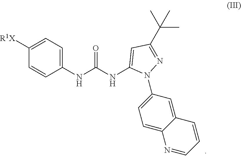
C1(NC(NC2=CC(C(C)(C)C)=NN2C2=CC=C3C(=C2)C=CC=N3)=O)=CC=C([R1X])C=C1
